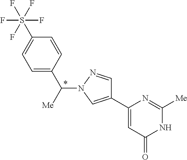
C1=C(C([Me])N2C=C(C3=CC(=O)NC([Me])=N3)C=N2)C=CC(S(F)(F)(F)(F)F)=C1
